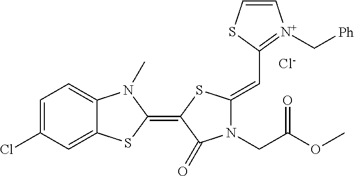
[Cl-].C1=C(Cl)C=C2C(=C1)N(C)C(=C1SC(=CC3=[N+](C[Ph])C=CS3)N(CC(OC)=O)C1=O)S2
